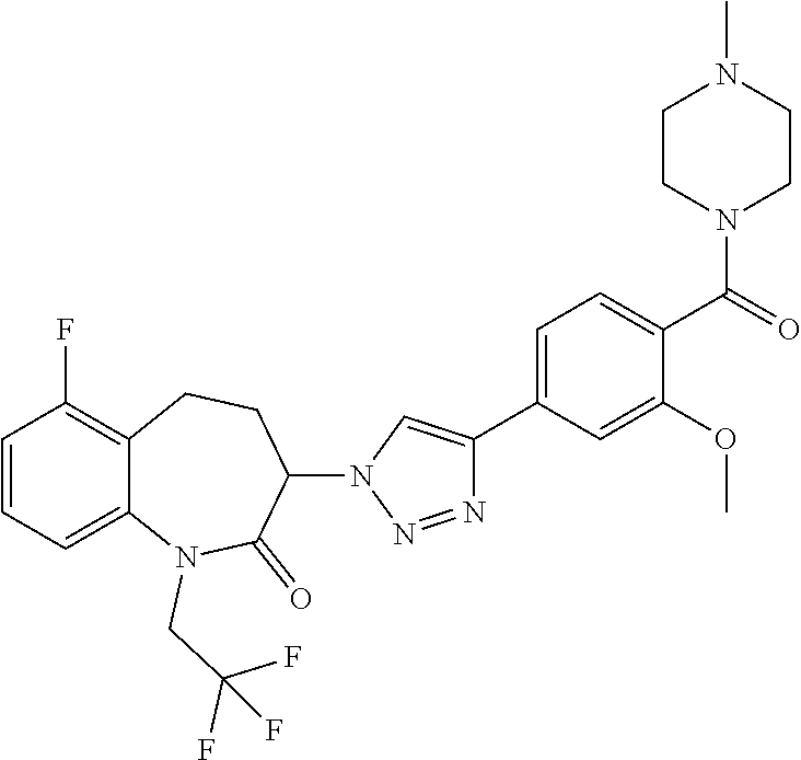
C1=CC=C2C(=C1F)CCC(N1C=C(C3=CC=C(C(N4CCN(C)CC4)=O)C(OC)=C3)N=N1)C(=O)N2CC(F)(F)F
